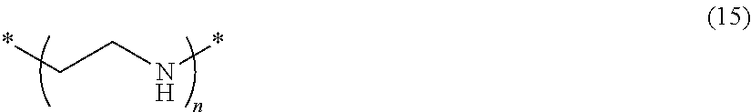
N(CC*)*
